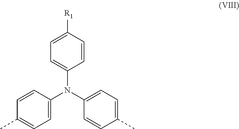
C1=CC([R1])=CC=C1N(C1=CC=C(C)C=C1)C1=CC=C(C)C=C1
